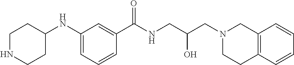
C1(NC2CCNCC2)=CC=CC(C(NCC(CN2CC3=C(CC2)C=CC=C3)O)=O)=C1
